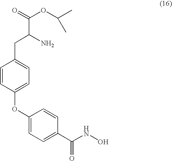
C1(OC2=CC=C(CC(C(OC(C)C)=O)N)C=C2)=CC=C(C(NO)=O)C=C1
